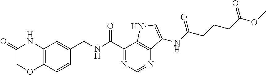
C12=C(C=CC(CNC(C3=NC=NC4=C3NC=C4NC(CCCC(OC)=O)=O)=O)=C1)OCC(=O)N2
